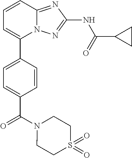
C1=CC=C(C2=CC=C(C(N3CCS(=O)(=O)CC3)=O)C=C2)N2C1=NC(NC(=O)C1CC1)=N2
